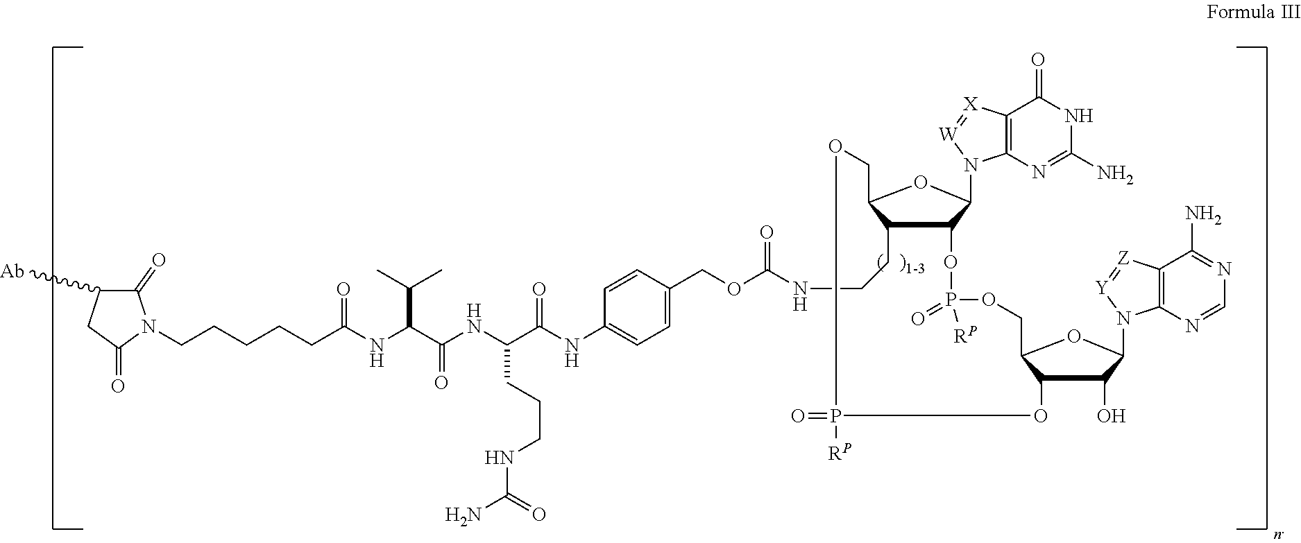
C1(=O)C([Ab])CC(=O)N1CCCCCC(=O)NC(C(=O)NC(C(NC1=CC=C(COC(=O)NCCC2C3C(N4C5=C(C(=O)NC(N)=N5)[X]=[W]4)OC2COP(=O)([RP])OC2C(O)C(N4C5=C(C(N)=NC=N5)[Z]=[Y]4)OC2COP(=O)([RP])O3)C=C1)=O)CCCNC(N)=O)C(C)C
